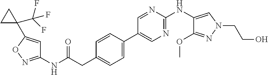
C1(NC(=O)CC2=CC=C(C3=CN=C(NC4=CN(CCO)N=C4OC)N=C3)C=C2)=NOC(C2(C(F)(F)F)CC2)=C1
